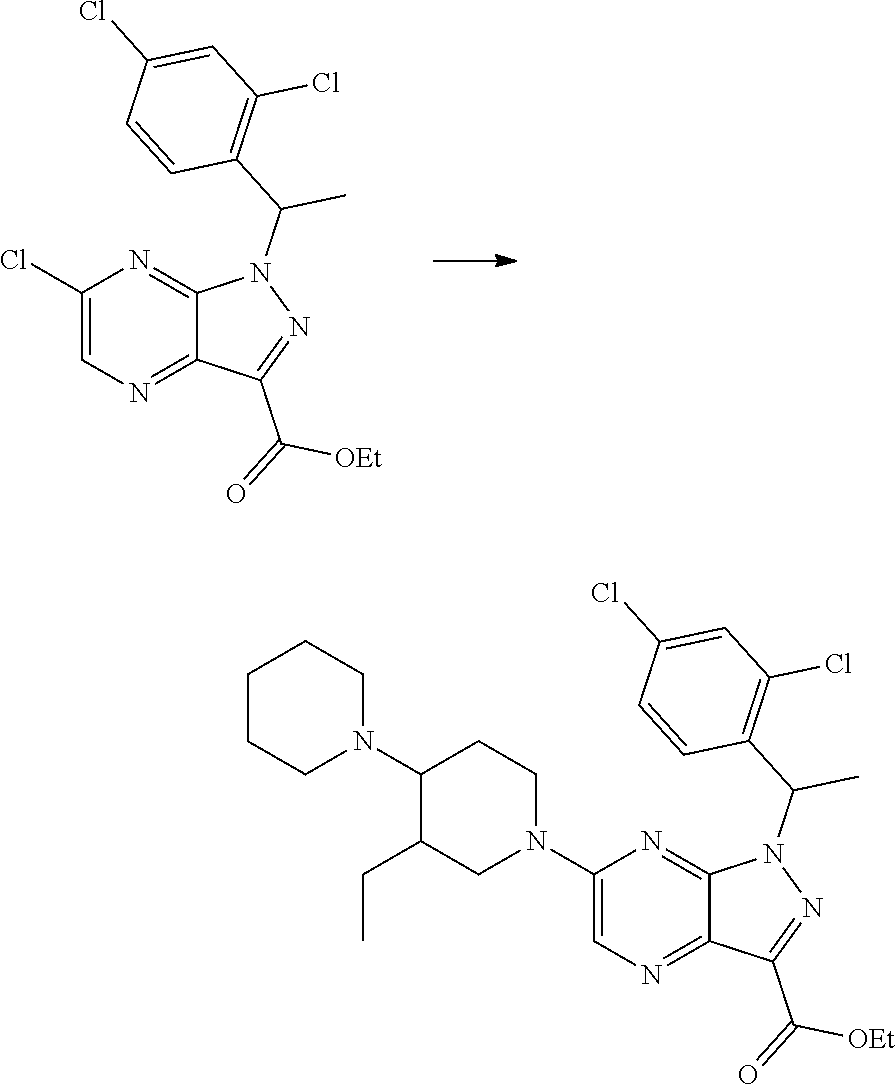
C1(N2CCCCC2)C(CC)CN(C2=CN=C3C(=N2)N(C(C2=C(Cl)C=C(Cl)C=C2)C)N=C3C(=O)[OEt])CC1.ClC1=CN=C2C(=N1)N(C(C1=C(Cl)C=C(Cl)C=C1)C)N=C2C(=O)[OEt]
